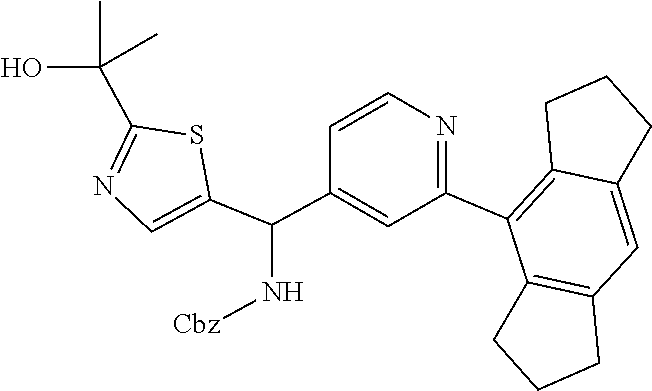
C1(C2=C3CCCC3=CC3=C2CCC3)=NC=CC(C(C2=CN=C(C(O)(C)C)S2)N[Cbz])=C1
